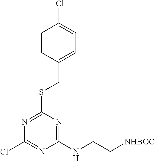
N1=C(SCC2=CC=C(Cl)C=C2)N=C(NCC[NHBOC])N=C1Cl
